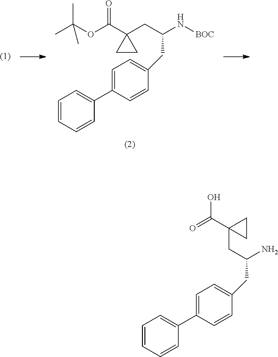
C1(CC(N[BOC])CC2=CC=C(C3=CC=CC=C3)C=C2)(C(OC(C)(C)C)=O)CC1.C(C(N)CC1=CC=C(C2=CC=CC=C2)C=C1)C1(C(O)=O)CC1
